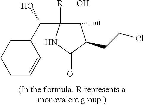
C1(O)(C)C([R])(C(C2CCCC=C2)O)NC(=O)C1CCCl
